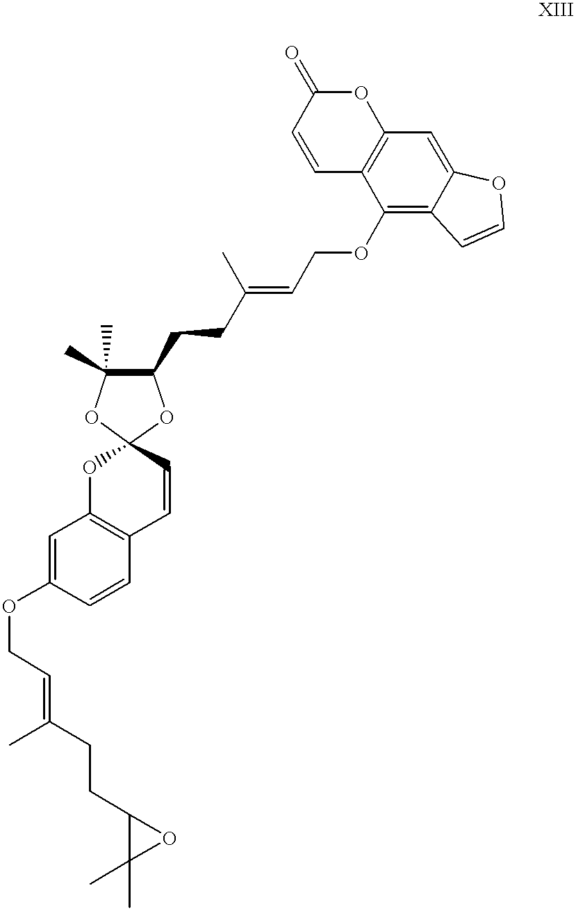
C1=C(OCC=C(CCC2C(C)(C)O2)C)C=CC2=C1OC1(C=C2)OC(CCC(=CCOC2=C3C(=CC4=C2C=CC(=O)O4)OC=C3)C)C(C)(C)O1
